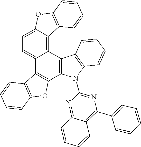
C12=C3C4=C(N(C5=NC(C6=CC=CC=C6)=C6C(=N5)C=CC=C6)C5=C4C=CC=C5)C4=C(C3=CC=C1OC1=C2C=CC=C1)C1=C(O4)C=CC=C1
